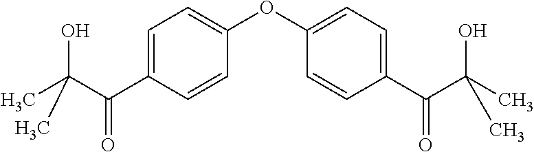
C1=C(C(C(C)(O)C)=O)C=CC(OC2=CC=C(C(C(C)(O)C)=O)C=C2)=C1
